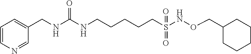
C1=CN=CC(CNC(NCCCCCS(NOCC2CCCCC2)(=O)=O)=O)=C1
